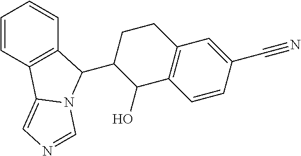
C1=CC2=C(C=C1)C(C1C(O)C3=C(CC1)C=C(C#N)C=C3)N1C2=CN=C1
